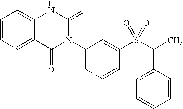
C1=CC=C2C(=C1)NC(=O)N(C1=CC=CC(S(=O)(C(C3=CC=CC=C3)C)=O)=C1)C2=O
